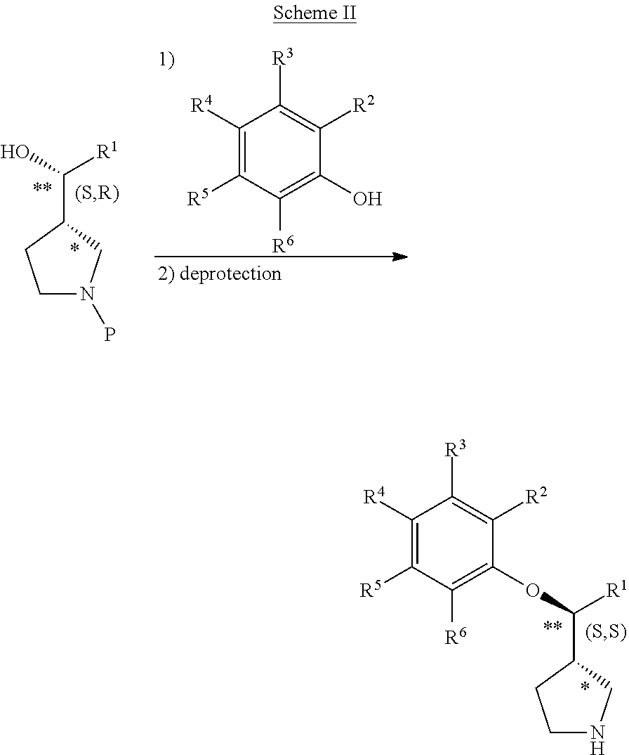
C1N(P)CC(C([R1])O)C1.C1([R4])=C([R5])C([R6])=C(O)C([R2])=C1[R3].C1NCC(C([R1])OC2=C([R6])C([R5])=C([R4])C([R3])=C2[R2])C1
